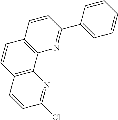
C12=C(C3=C(C=C1)C=CC(C1=CC=CC=C1)=N3)N=C(Cl)C=C2
